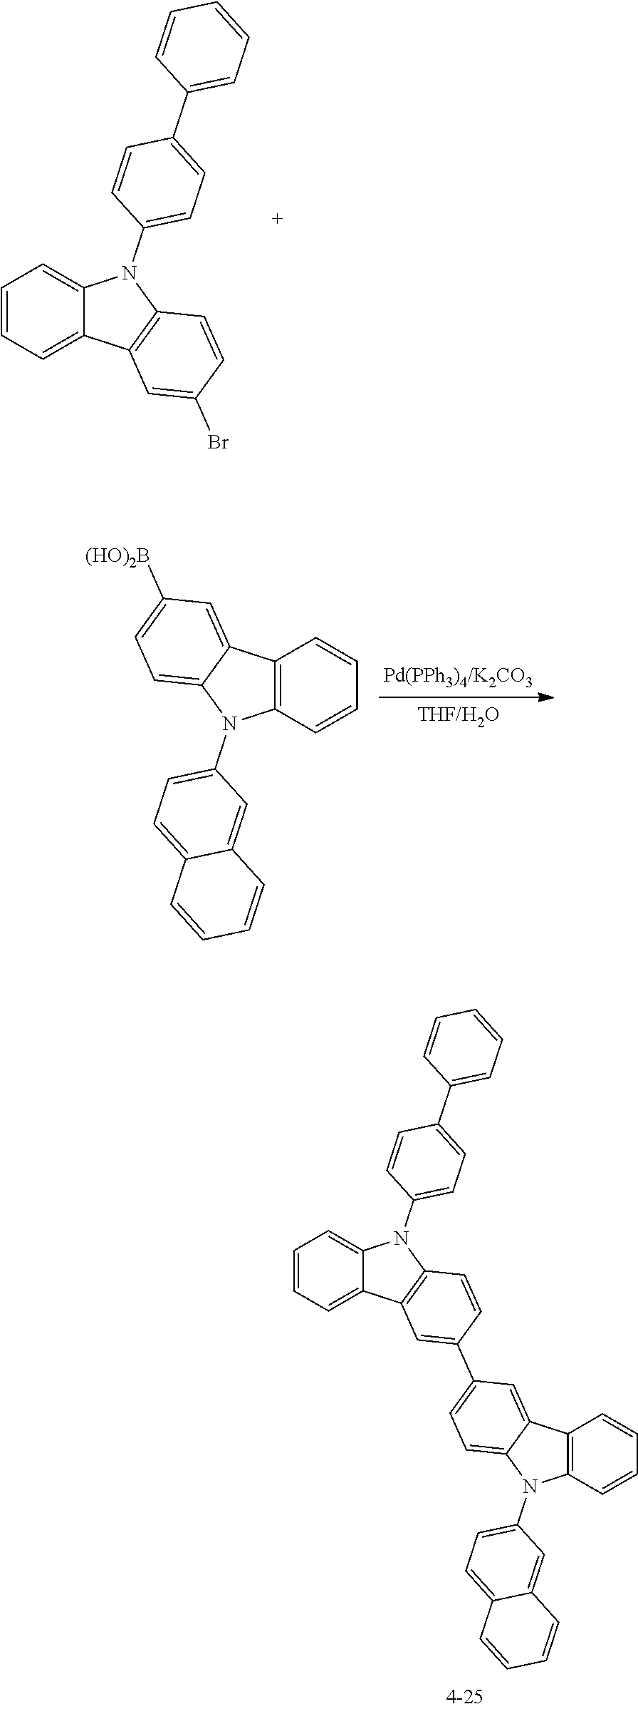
C1=CC=C2C(=C1)N(C1=CC=C(C3=CC=CC=C3)C=C1)C1=C2C=C(Br)C=C1.C1=CC2=C(C=C1)C1=CC([(HO)2B])=CC=C1N2C1=CC=C2C(=C1)C=CC=C2.C1=CC2=C(C=C1)C1=CC(C3=CC4=C(N(C5=CC=C(C6=CC=CC=C6)C=C5)C5=CC=CC=C54)C=C3)=CC=C1N2C1=CC=C2C(=C1)C=CC=C2
